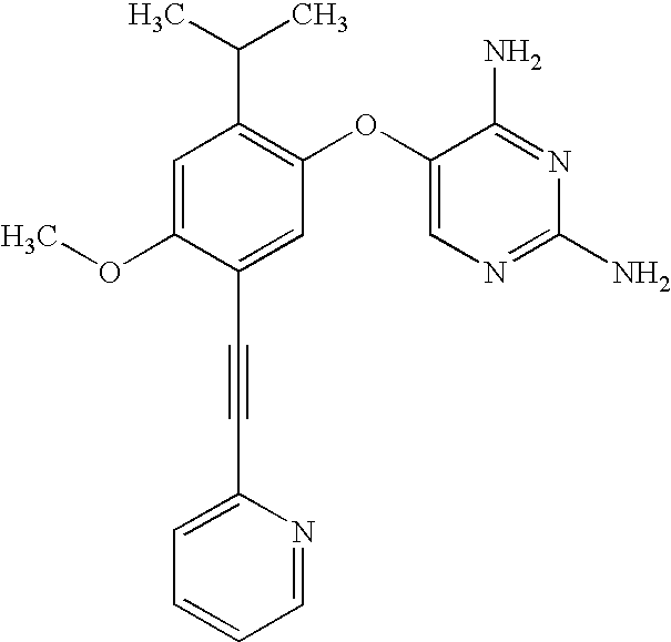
C1=C(OC)C(C#CC2=CC=CC=N2)=CC(OC2=CN=C(N)N=C2N)=C1C(C)C
